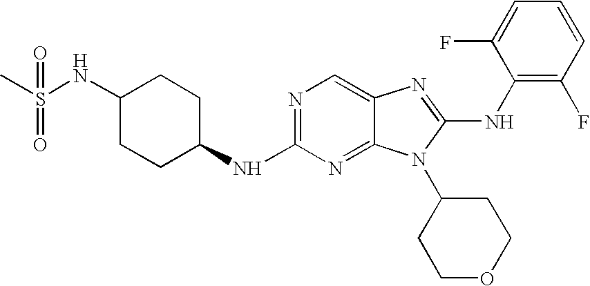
N1=C(NC2CCC(NS(=O)(C)=O)CC2)N=C2C(=C1)N=C(NC1=C(F)C=CC=C1F)N2C1CCOCC1
